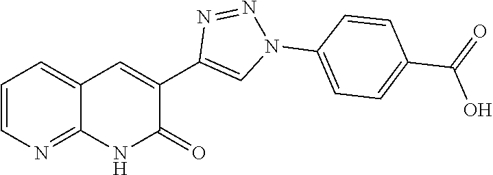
C1=CN=C2C(=C1)C=C(C1=CN(C3=CC=C(C(=O)O)C=C3)N=N1)C(=O)N2
